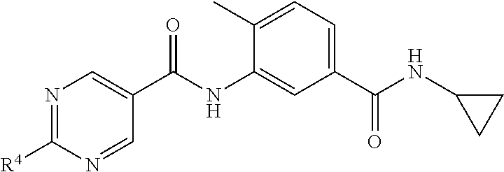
N1=C([R4])N=CC(C(NC2=CC(C(NC3CC3)=O)=CC=C2C)=O)=C1
